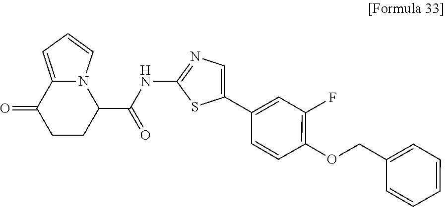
C1=CC=CC=C1COC1=C(F)C=C(C2=CN=C(NC(C3CCC(=O)C4=CC=CN43)=O)S2)C=C1
